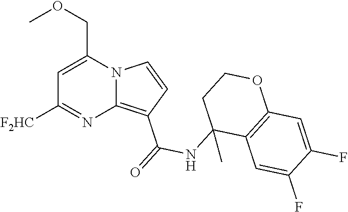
C1=C(COC)N2C(=C(C(=O)NC3(C)C4=C(OCC3)C=C(F)C(F)=C4)C=C2)N=C1[F2HC]
